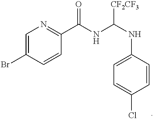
C1=C(Br)C=CC(C(NC(NC2=CC=C(Cl)C=C2)[CF2CF3])=O)=N1
